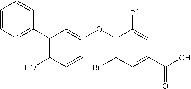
C1=CC=C(C2=C(O)C=CC(OC3=C(Br)C=C(C(O)=O)C=C3Br)=C2)C=C1
